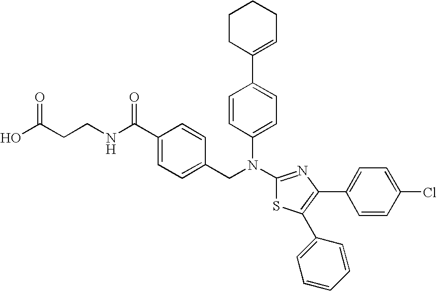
C1(C2=CC=C(N(C3=NC(C4=CC=C(Cl)C=C4)=C(C4=CC=CC=C4)S3)CC3=CC=C(C(NCCC(O)=O)=O)C=C3)C=C2)=CCCCC1
